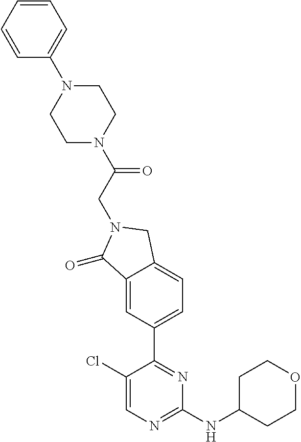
C1(Cl)=CN=C(NC2CCOCC2)N=C1C1=CC=C2C(=C1)C(=O)N(CC(=O)N1CCN(C3=CC=CC=C3)CC1)C2
